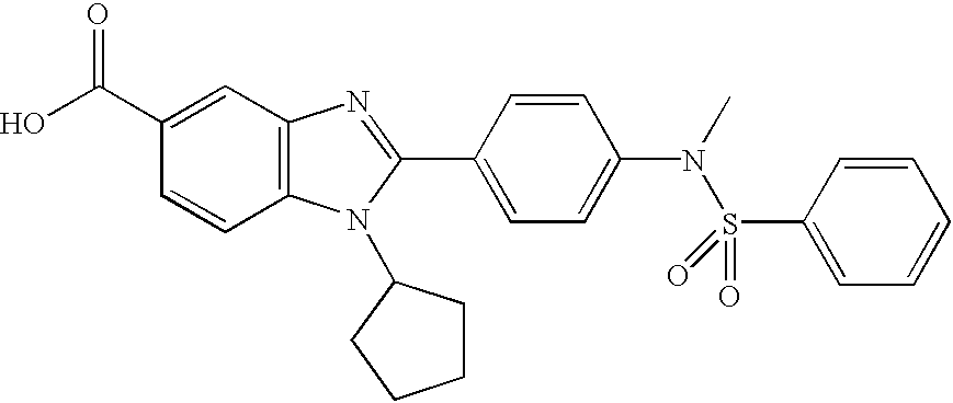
C1(C(O)=O)=CC2=C(C=C1)N(C1CCCC1)C(C1=CC=C(N(S(C3=CC=CC=C3)(=O)=O)C)C=C1)=N2
